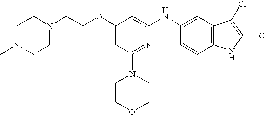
O(C1=CC(N2CCOCC2)=NC(NC2=CC3=C(C=C2)NC(Cl)=C3Cl)=C1)CCN1CCN(C)CC1
